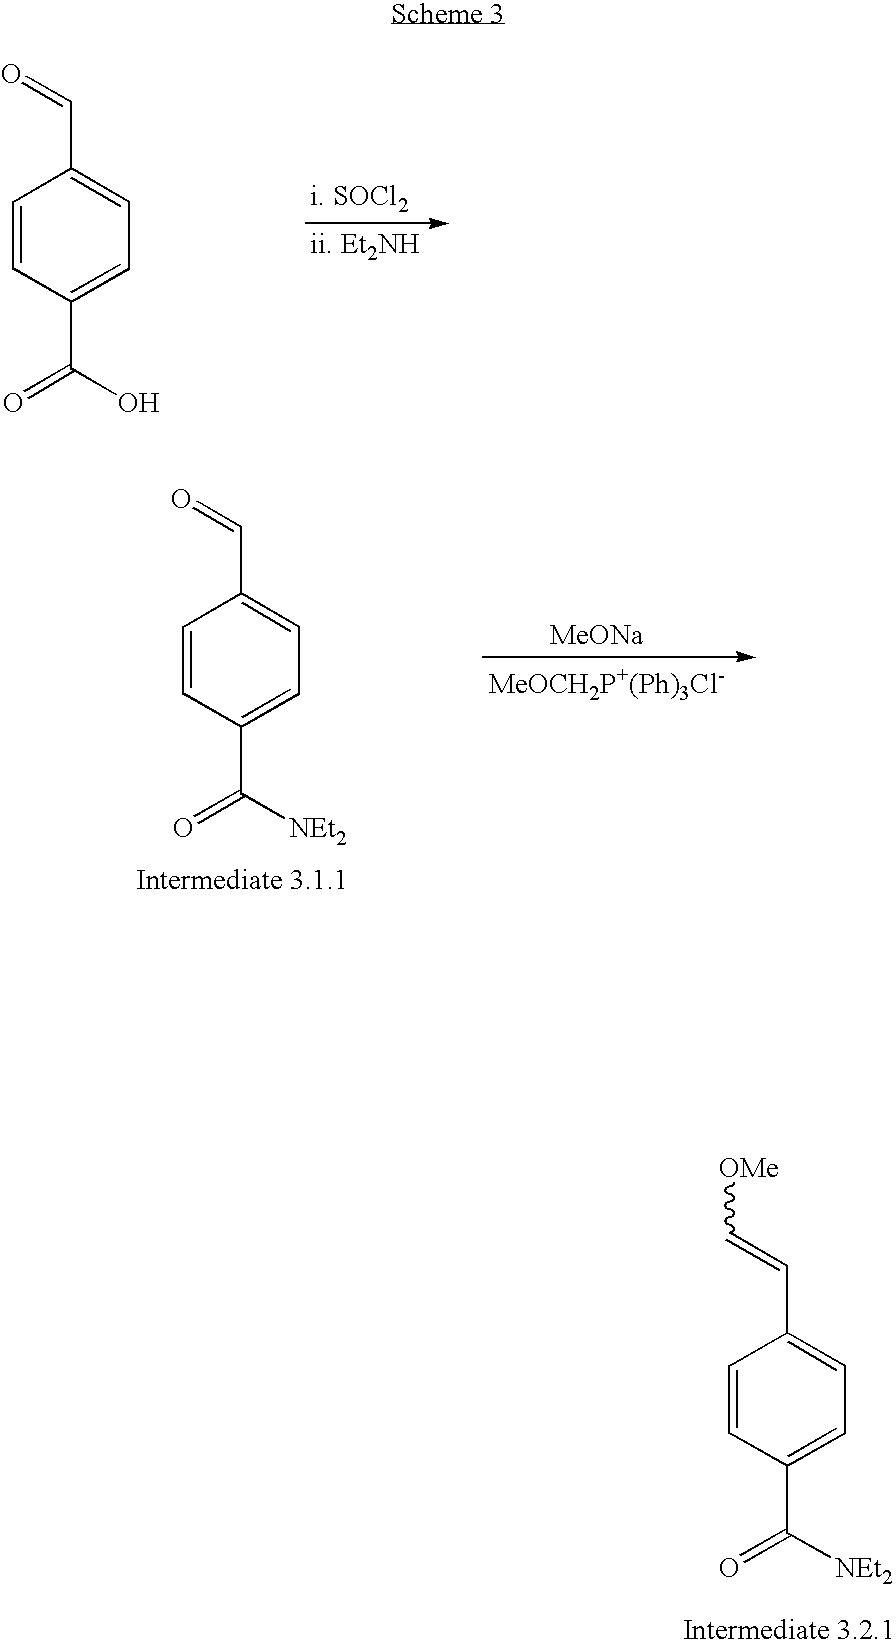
C1=CC(C(=O)O)=CC=C1C=O.C1=CC(C(=O)[NEt2])=CC=C1C=C[OMe].[MeOCH2P+(Ph)3Cl-].C1=CC(C(=O)[NEt2])=CC=C1C=O.[MeONa]
